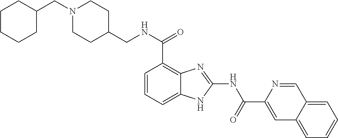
C(NC(C1=C2C(=CC=C1)NC(NC(C1=CC3=CC=CC=C3C=N1)=O)=N2)=O)C1CCN(CC2CCCCC2)CC1
